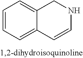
C1=CC=C2C(=C1)CNC=C2
